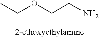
CCOCCN
